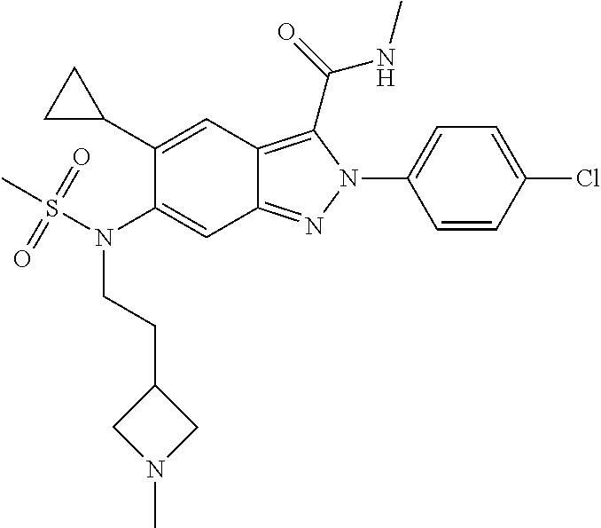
C1(C2CC2)=CC2=C(C(NC)=O)N(C3=CC=C(Cl)C=C3)N=C2C=C1N(S(C)(=O)=O)CCC1CN(C)C1
